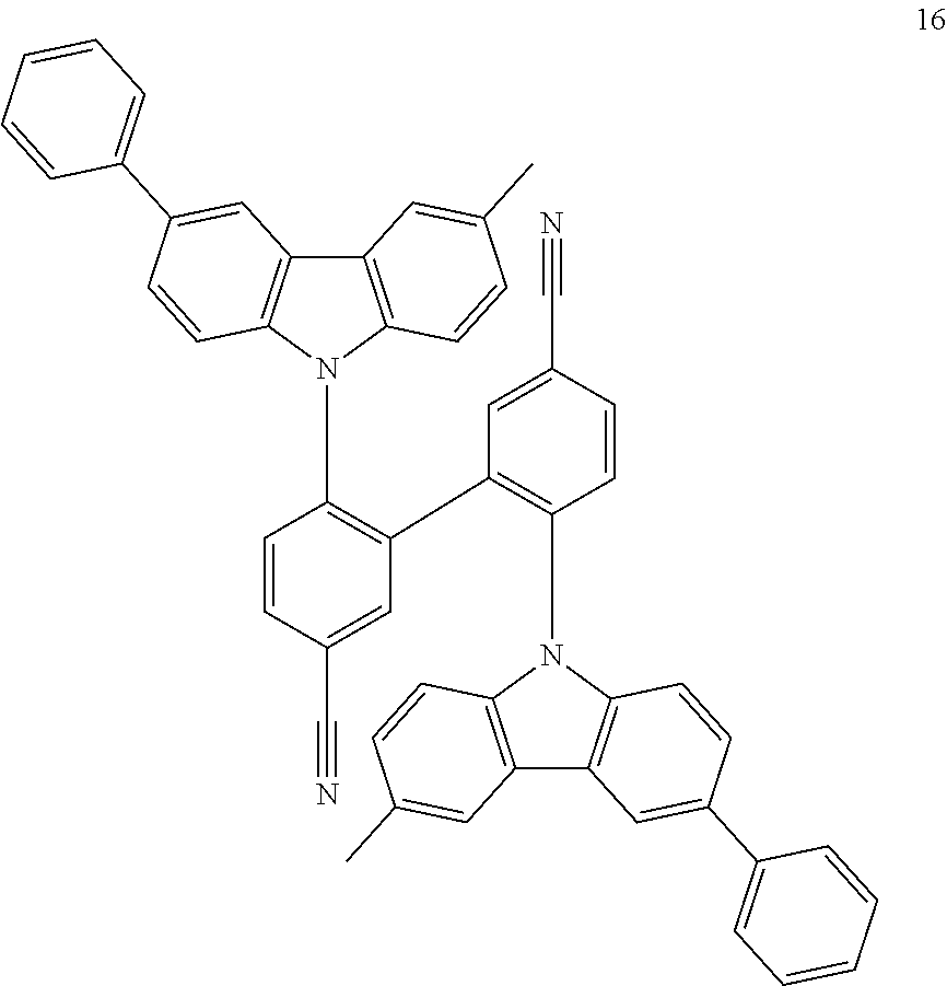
C1=CC(C#N)=CC(C2=C(N3C4=C(C5=C3C=CC(C3=CC=CC=C3)=C5)C=C(C)C=C4)C=CC(C#N)=C2)=C1N1C2=C(C3=C1C=CC(C1=CC=CC=C1)=C3)C=C(C)C=C2
